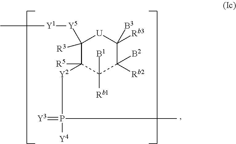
C1([R3])([Y5][Y1]C)C([Y2]P(=[Y3])([Y4])C)([R5])C([B1])([Rb1])C([Rb2])([B2])C([Rb3])([B3])[U]1
